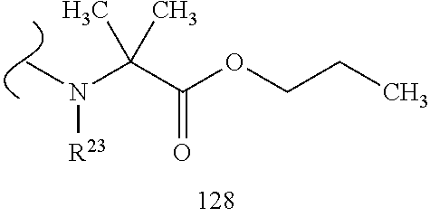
C(C(OCCC)=O)(N([R23])C)(C)C
